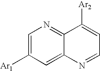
C1=C([Ar1])C=C2C(=N1)C([Ar2])=CC=N2
